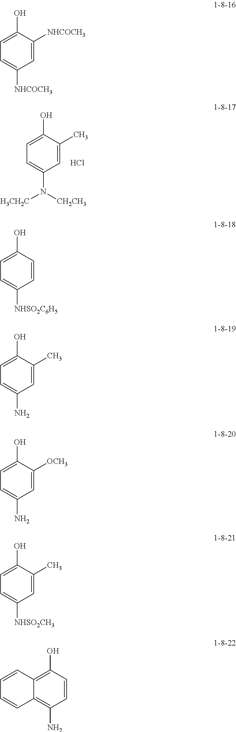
C1(O)=CC=C(N([CH2CH3])[H3CH2C])C=C1C.Cl.C1(O)=CC=C([NHCOCH3])C=C1[NHCOCH3].C1(O)=CC=C([NHSO2C6H5])C=C1.C1(O)=CC=C(N)C=C1C.C1(O)=CC=C(N)C=C1[OCH3].C1(O)=CC=C([NHSO2CH3])C=C1C.C1(O)=C2C(=C(N)C=C1)C=CC=C2
